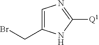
C1=C(CBr)NC([Q1])=N1
